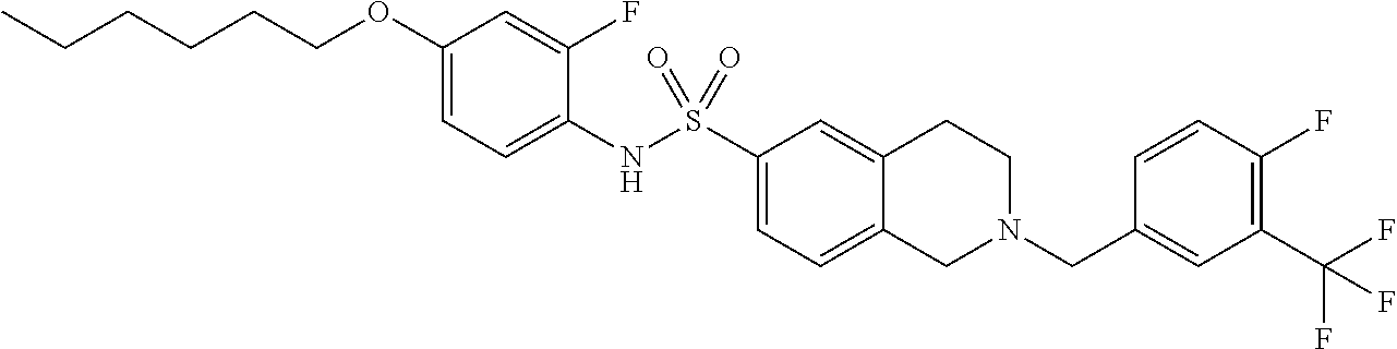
C1(OCCCCCC)=CC=C(NS(C2=CC=C3C(=C2)CCN(CC2=CC(C(F)(F)F)=C(F)C=C2)C3)(=O)=O)C(F)=C1
